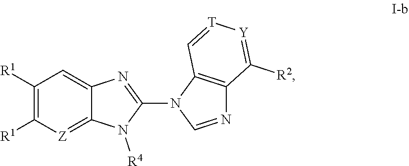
C1([R1])=C([R1])[Z]=C2C(=C1)N=C(N1C=NC3=C1C=[T][Y]=C3[R2])N2[R4]
